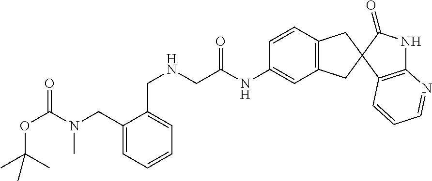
C1(CN(C)C(OC(C)(C)C)=O)=CC=CC=C1CNCC(NC1=CC2=C(C=C1)CC1(C2)C2=C(NC1=O)N=CC=C2)=O
